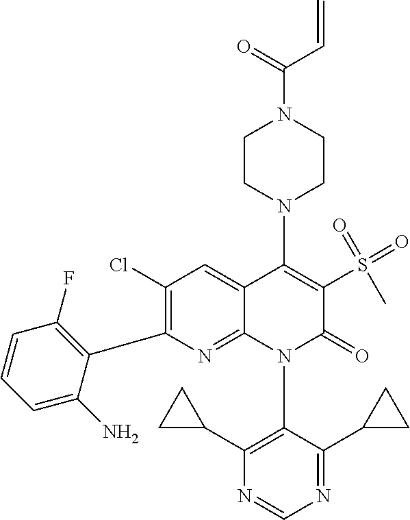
C1(Cl)=C(C2=C(F)C=CC=C2N)N=C2C(=C1)C(N1CCN(C(=O)C=C)CC1)=C(S(C)(=O)=O)C(=O)N2C1=C(C2CC2)N=CN=C1C1CC1
